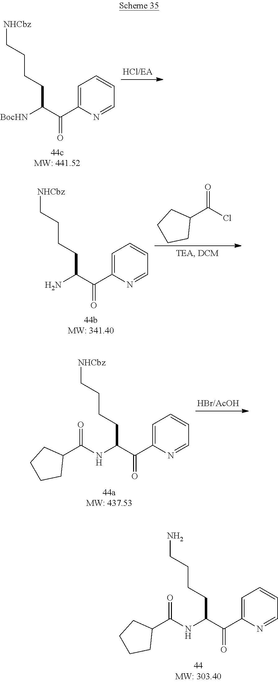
C1=C(C(C([BocHN])CCCC[NHCbz])=O)N=CC=C1.C1(C(Cl)=O)CCCC1.C1=C(C(C(N)CCCC[NHCbz])=O)N=CC=C1.C1=C(C(C(NC(C2CCCC2)=O)CCCC[NHCbz])=O)N=CC=C1.C1=C(C(C(NC(C2CCCC2)=O)CCCCN)=O)N=CC=C1
